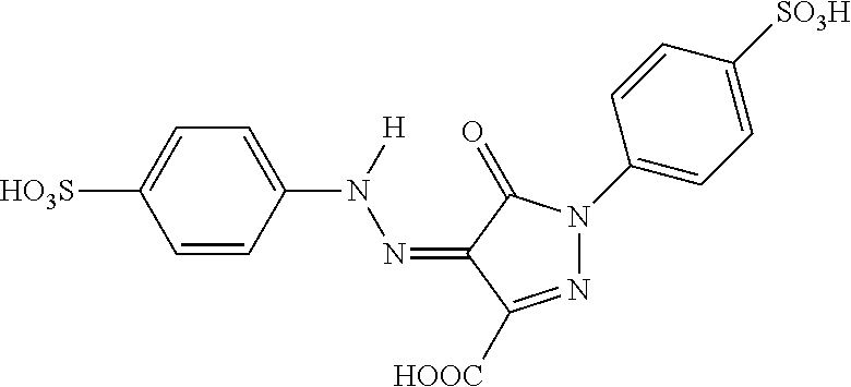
C1=CC(N(N=C2C([HOOC])=NN(C3=CC=C([SO3H])C=C3)C2=O)[H])=CC=C1[HO3S]
